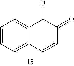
C1=CC=C2C(=C1)C(=O)C(=O)C=C2
